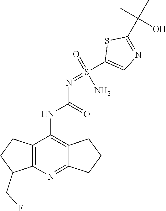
O=S(N)(=NC(NC1=C2C(=NC3=C1CCC3CF)CCC2)=O)C1=CN=C(C(C)(C)O)S1
